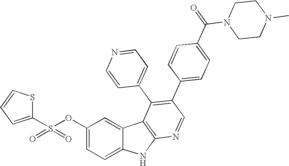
O(C1=CC=C2C(=C1)C1=C(N2)N=CC(C2=CC=C(C(N3CCN(C)CC3)=O)C=C2)=C1C1=CC=NC=C1)S(=O)(=O)C1=CC=CS1
